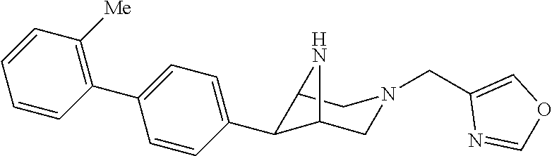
C12C(C3=CC=C(C4=C([Me])C=CC=C4)C=C3)C(CN(CC3=COC=N3)C1)N2
